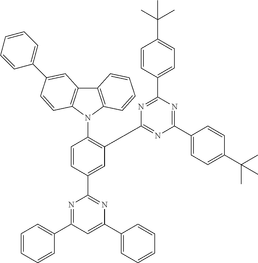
C12=C(N(C3=C(C4=NC(C5=CC=C(C(C)(C)C)C=C5)=NC(C5=CC=C(C(C)(C)C)C=C5)=N4)C=C(C4=NC(C5=CC=CC=C5)=CC(C5=CC=CC=C5)=N4)C=C3)C3=C1C=C(C1=CC=CC=C1)C=C3)C=CC=C2
